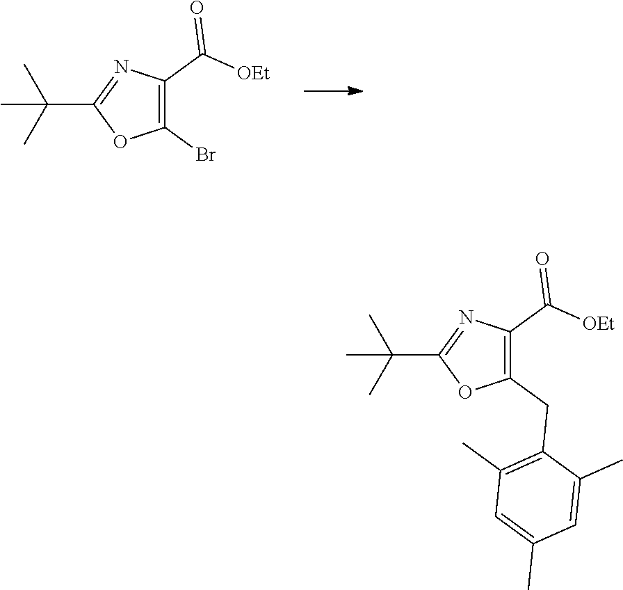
C1(Br)=C(C([OEt])=O)N=C(C(C)(C)C)O1.C1(CC2=C(C)C=C(C)C=C2C)=C(C([OEt])=O)N=C(C(C)(C)C)O1
